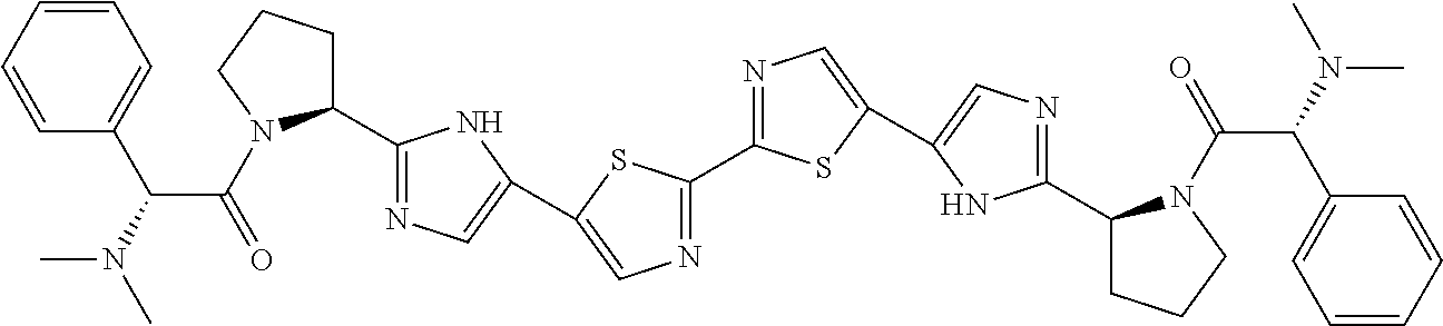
C1(C2=NC=C(C3=CN=C(C4CCCN4C(=O)C(N(C)C)C4=CC=CC=C4)N3)S2)=NC=C(C2=CN=C(C3CCCN3C(=O)C(N(C)C)C3=CC=CC=C3)N2)S1
